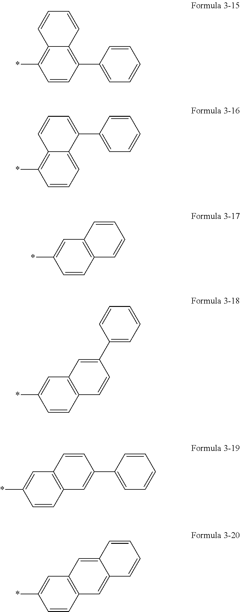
C1=CC(C2=CC=CC=C2)=C2C(=C1*)C=CC=C2.C1=CC=C2C(=C1*)C=CC=C2C1=CC=CC=C1.C1=CC2=C(C=C1*)C=CC=C2.C1=CC2=C(C=C1*)C=C(C1=CC=CC=C1)C=C2.C1=CC2=C(C=C1*)C=CC(C1=CC=CC=C1)=C2.C1=CC2=C(C=C1*)C=C1C(=C2)C=CC=C1
